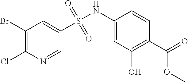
S(NC1=CC(O)=C(C(=O)OC)C=C1)(=O)(=O)C1=CC(Br)=C(Cl)N=C1
